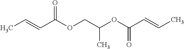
C(=CC(OCC(OC(C=CC)=O)C)=O)C
